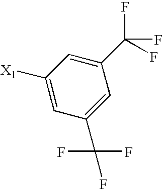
C1(C(F)(F)F)=CC(C(F)(F)F)=CC([X1])=C1
